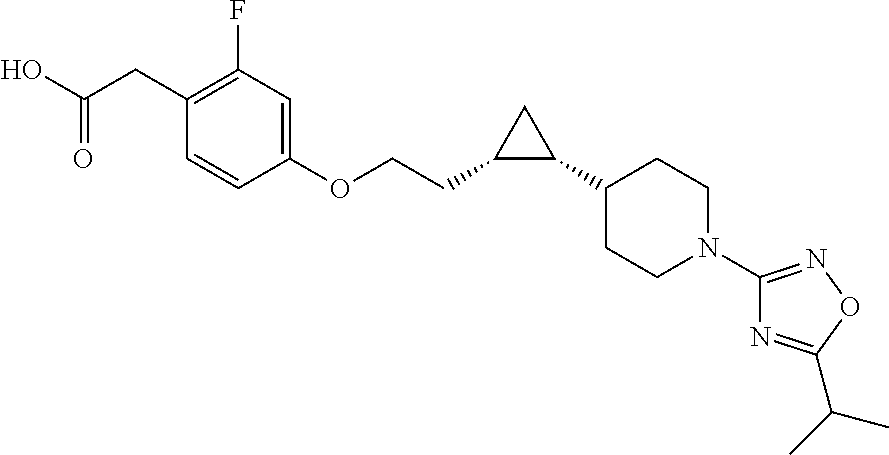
C1(CCOC2=CC(F)=C(CC(O)=O)C=C2)C(C2CCN(C3=NOC(C(C)C)=N3)CC2)C1
